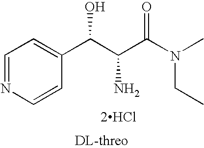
[2HCl].C(C(C(N(CC)C)=O)N)(O)C1=CC=NC=C1
